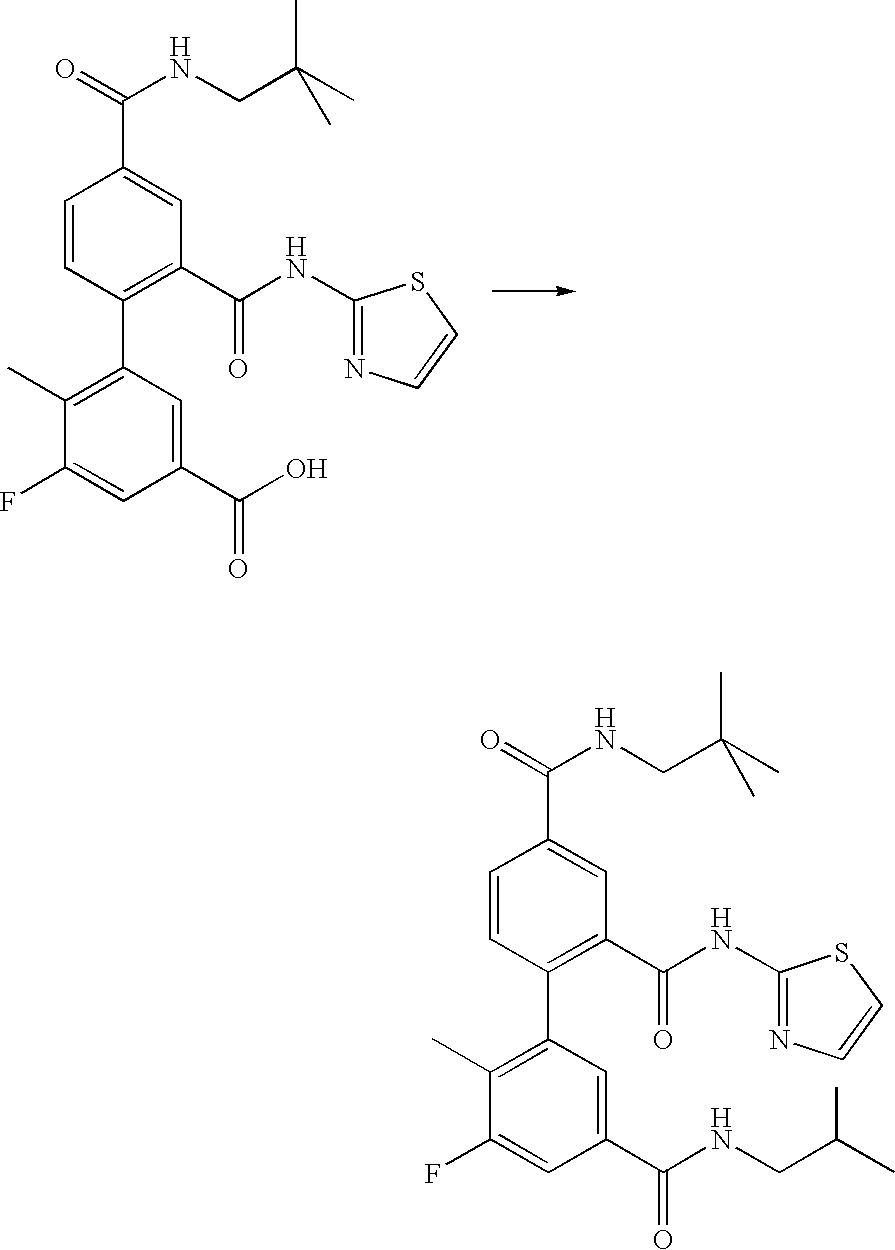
C1=CC(C2=C(C)C(F)=CC(C(O)=O)=C2)=C(C(NC2=NC=CS2)=O)C=C1C(=O)NCC(C)(C)C.C1=CC(C2=C(C)C(F)=CC(C(NCC(C)C)=O)=C2)=C(C(NC2=NC=CS2)=O)C=C1C(=O)NCC(C)(C)C
